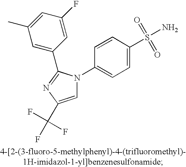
C1=C(C(F)(F)F)N=C(C2=CC(C)=CC(F)=C2)N1C1=CC=C(S(N)(=O)=O)C=C1
